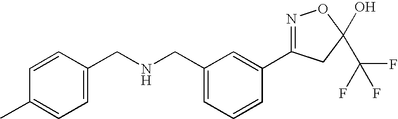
C1=C(CNCC2=CC=C(C)C=C2)C=C(C2=NOC(C(F)(F)F)(O)C2)C=C1
